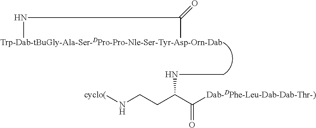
N(C)C(C)=O.N(C(CCN[cyclo(])C([Dab-DPhe-Leu-Dab-Dab-Thr-)])=O)C
